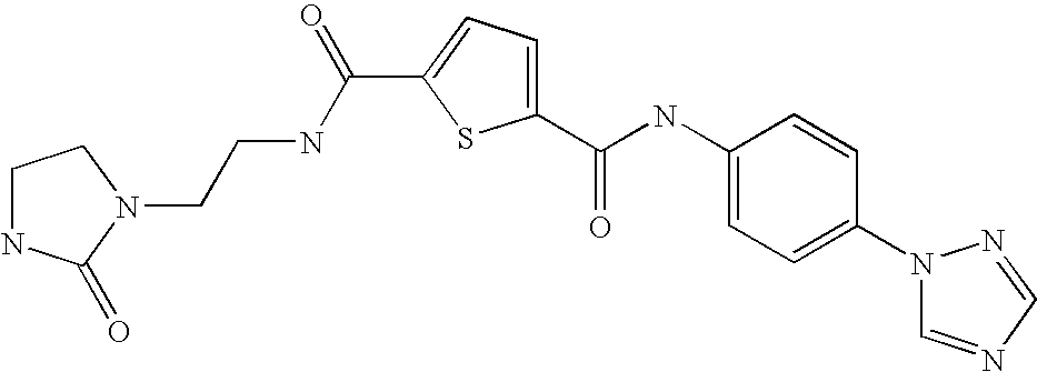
C1(C(NC2=CC=C(N3C=NC=N3)C=C2)=O)=CC=C(C(NCCN2CCNC2=O)=O)S1
